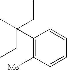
C1(C(C)(CC)CC)=C([Me])C=CC=C1
